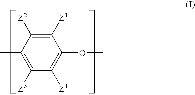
C1([Z1])=C([Z2])C(C)=C([Z3])C([Z1])=C1OC
